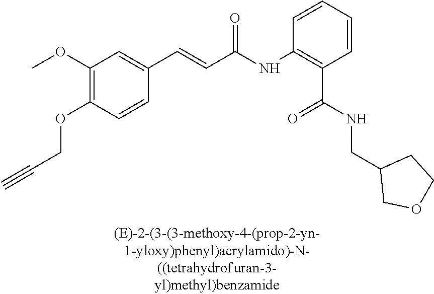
C1(OC)=C(OCC#C)C=CC(C=CC(=O)NC2=C(C(=O)NCC3COCC3)C=CC=C2)=C1
